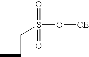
C(C)CS(O[CE])(=O)=O
